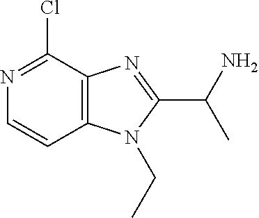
C12=C(C(Cl)=NC=C1)N=C(C(N)C)N2CC
